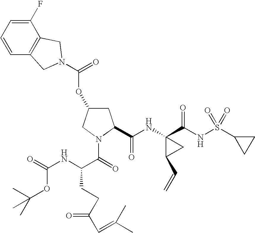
C1(F)=CC=CC2=C1CN(C(=O)OC1CC(C(NC3(C(NS(C4CC4)(=O)=O)=O)C(C=C)C3)=O)N(C(=O)C(NC(=O)OC(C)(C)C)CCC(C=C(C)C)=O)C1)C2
